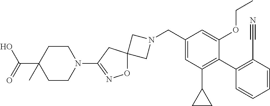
C1N(CC2=CC(C3CC3)=C(C3=C(C#N)C=CC=C3)C(OCC)=C2)CC12ON=C(N1CCC(C(O)=O)(C)CC1)C2
